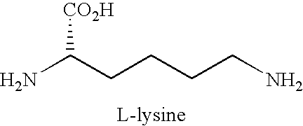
NC(CCCCN)[CO2H]
